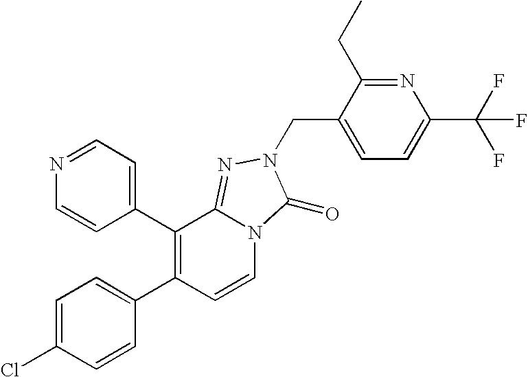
C1(C2=C(C3=CC=NC=C3)C3=NN(CC4=CC=C(C(F)(F)F)N=C4CC)C(=O)N3C=C2)=CC=C(Cl)C=C1
